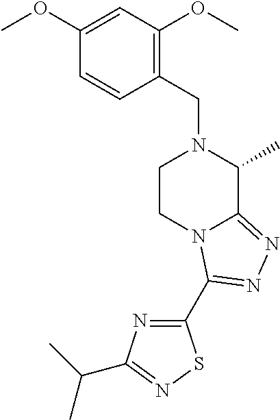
C1(OC)=CC(OC)=C(CN2C(C)C3=NN=C(C4=NC(C(C)C)=NS4)N3CC2)C=C1
